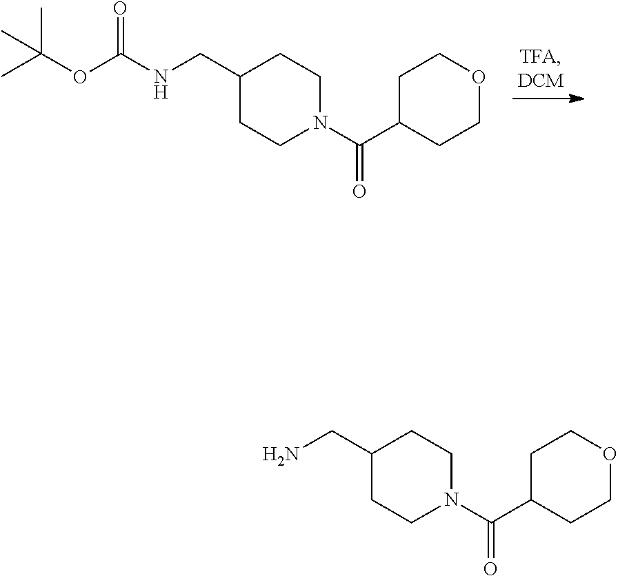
O(C(=O)NCC1CCN(C(C2CCOCC2)=O)CC1)C(C)(C)C.NCC1CCN(C(C2CCOCC2)=O)CC1
